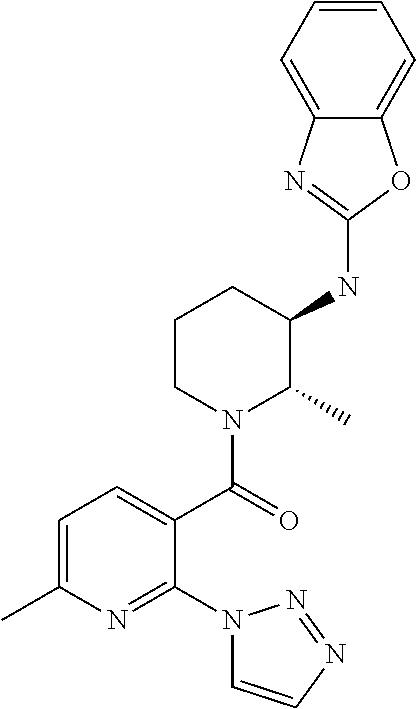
C1=C(C)N=C(N2C=CN=N2)C(C(=O)N2C(C)C(NC3=NC4=CC=CC=C4O3)CCC2)=C1
